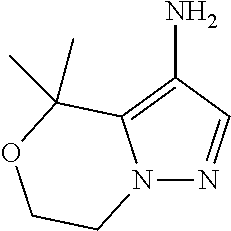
N12N=CC(N)=C1C(C)(C)OCC2
